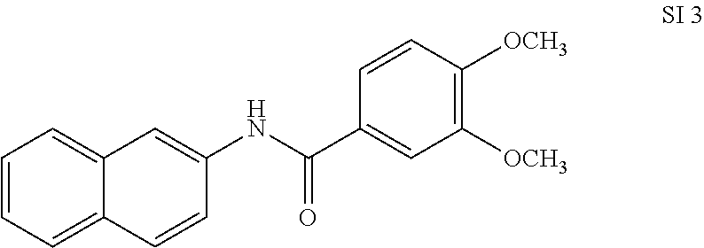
C12=CC=CC=C1C=CC(NC(C1=CC([OCH3])=C([OCH3])C=C1)=O)=C2
